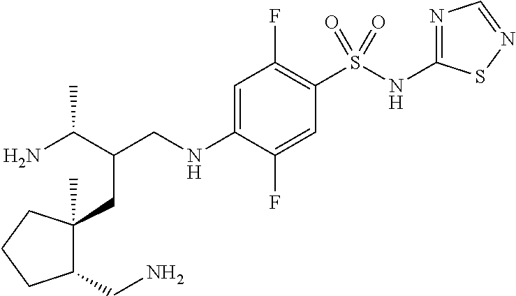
C(CNC1=CC(F)=C(S(NC2=NC=NS2)(=O)=O)C=C1F)(C(N)C)CC1(C)C(CN)CCC1
